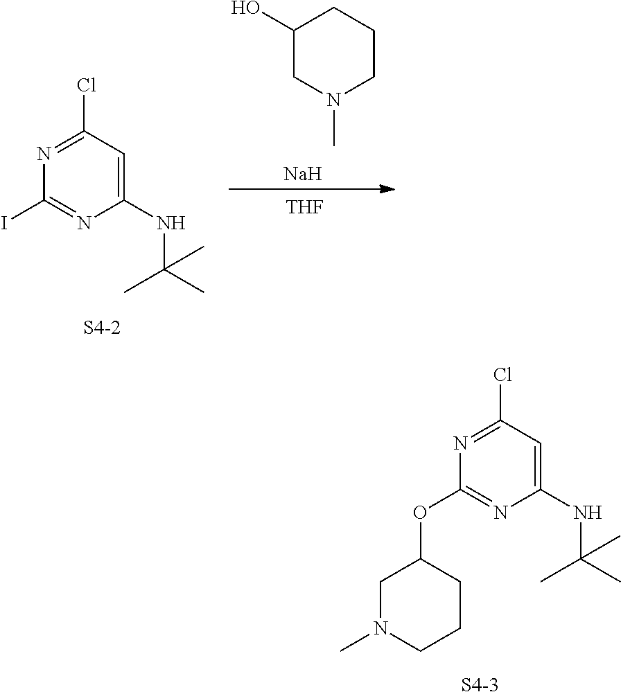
N1=C(Cl)C=C(NC(C)(C)C)N=C1I.[S4-2].C1(O)CN(C)CCC1.[THF].[Na].N1=C(Cl)C=C(NC(C)(C)C)N=C1OC1CN(C)CCC1.[S4-3]
